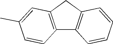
C12=C(CC3=C1C=CC=C3)C=C(C)C=C2
